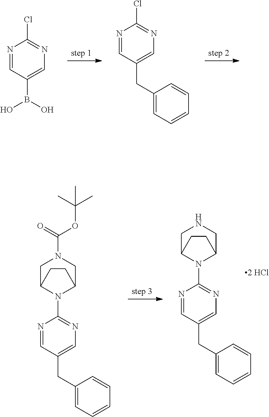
N1=CC(B(O)O)=CN=C1Cl.N1=CC(CC2=CC=CC=C2)=CN=C1Cl.N1=CC(CC2=CC=CC=C2)=CN=C1N1C2CN(C(OC(C)(C)C)=O)CC1CC2.N1=CC(CC2=CC=CC=C2)=CN=C1N1C2CNCC1CC2
